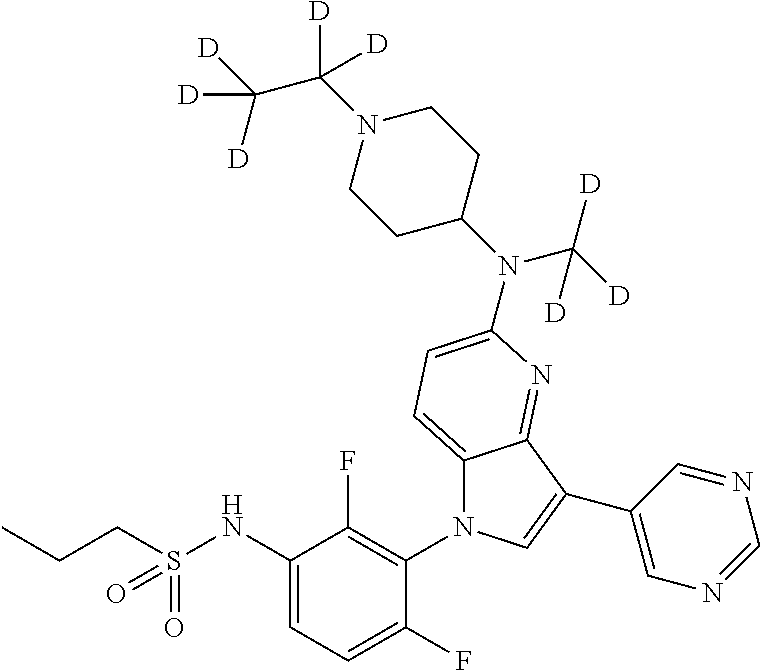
C12=CC=C(N(C3CCN(C([D])(C([D])([D])[D])[D])CC3)C([D])([D])[D])N=C1C(C1=CN=CN=C1)=CN2C1=C(F)C(NS(CCC)(=O)=O)=CC=C1F
